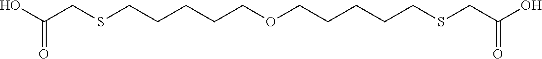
OC(CSCCCCCOCCCCCSCC(O)=O)=O
